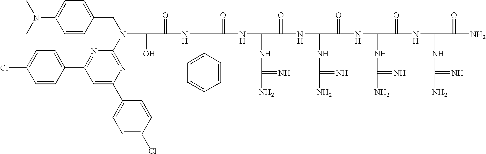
OC(C(=O)NC(C1=CC=CC=C1)C(=O)NC(NC(N)=N)C(=O)NC(NC(N)=N)C(=O)NC(NC(N)=N)C(=O)NC(NC(N)=N)C(=O)N)N(CC1=CC=C(N(C)C)C=C1)C1=NC(C2=CC=C(Cl)C=C2)=CC(C2=CC=C(Cl)C=C2)=N1
